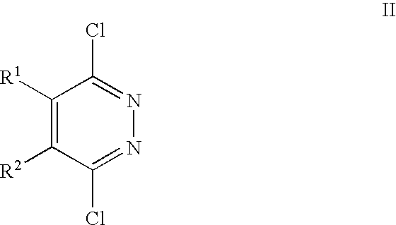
C1([R1])=C([R2])C(Cl)=NN=C1Cl
